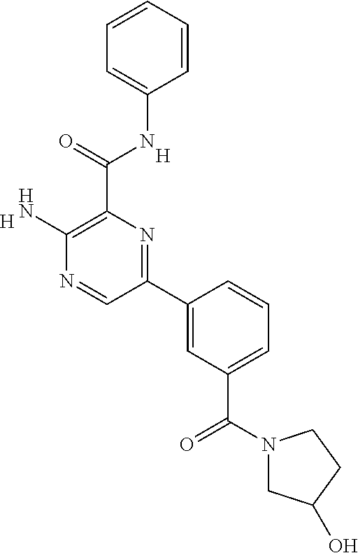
C1=CC=CC(NC(C2=C(N)N=CC(C3=CC(C(N4CC(O)CC4)=O)=CC=C3)=N2)=O)=C1.[H].[H]
